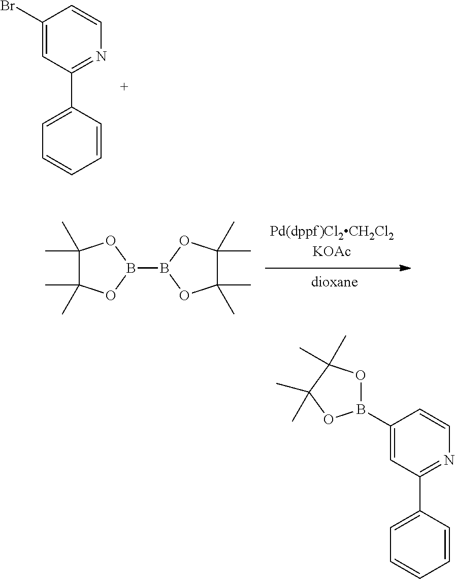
C1(Br)=CC(C2=CC=CC=C2)=NC=C1.C1(C)(C)C(C)(C)OB(B2OC(C)(C)C(C)(C)O2)O1.C1(B2OC(C)(C)C(C)(C)O2)=CC(C2=CC=CC=C2)=NC=C1
